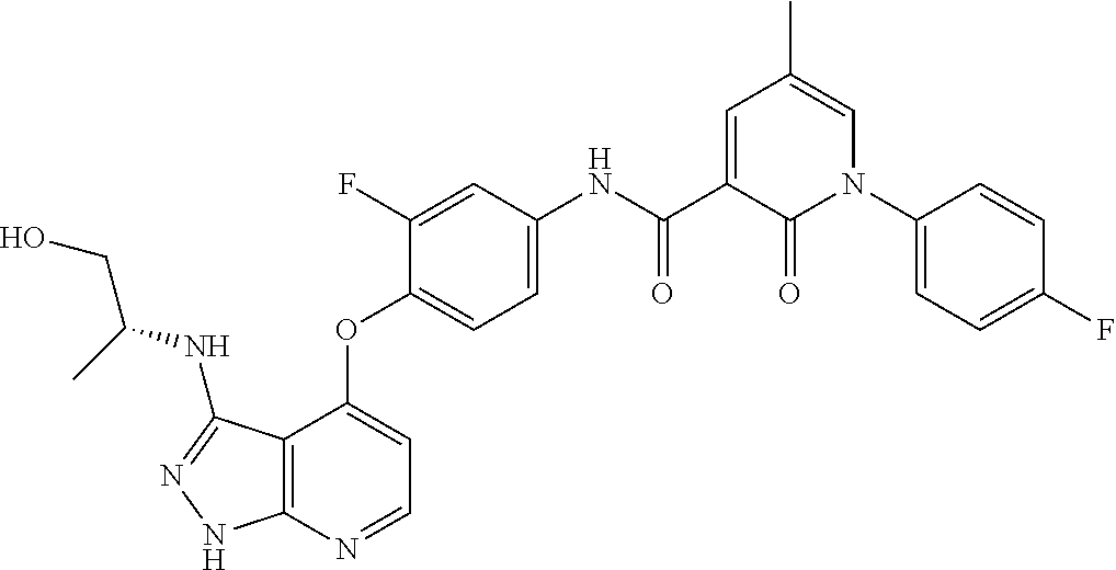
C12=C(N=CC=C1OC1=CC=C(NC(C3=CC(C)=CN(C4=CC=C(F)C=C4)C3=O)=O)C=C1F)NN=C2NC(CO)C
